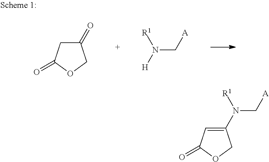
C1(=O)CC(=O)OC1.N(C[A])([H])[R1].C1(N([R1])C[A])=CC(=O)OC1
